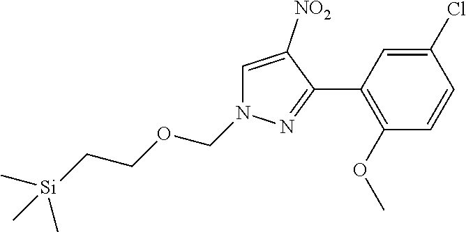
C1(C2=NN(COCC[Si](C)(C)C)C=C2[NO2])=C(OC)C=CC(Cl)=C1
